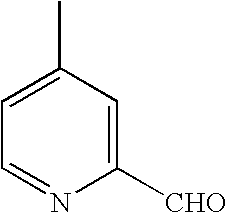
C1=C(C)C=C([CHO])N=C1
